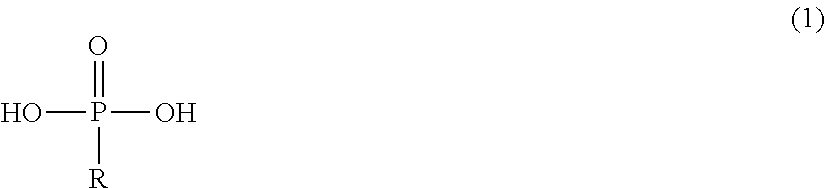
OP(O)(=O)[R]
